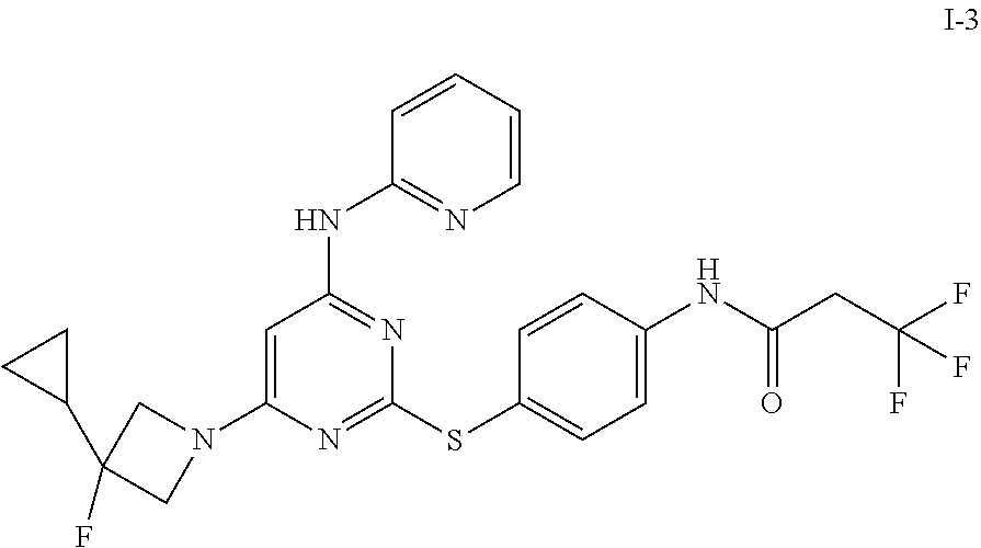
C1(SC2=CC=C(NC(CC(F)(F)F)=O)C=C2)=NC(N2CC(F)(C3CC3)C2)=CC(NC2=NC=CC=C2)=N1
